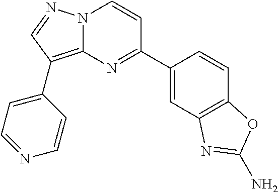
N12C(=C(C3=CC=NC=C3)C=N1)N=C(C1=CC3=C(C=C1)OC(N)=N3)C=C2
